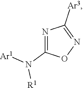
N1=C(N([Ar1])[R1])ON=C1[Ar3]
